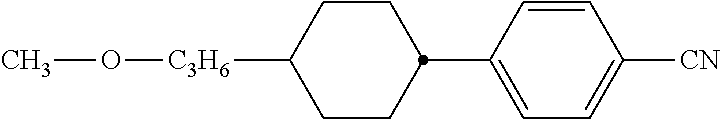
[C3H6](C1CCC(C2=CC=C([CN])C=C2)CC1)OC
